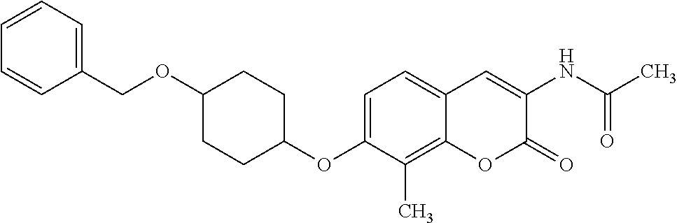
C1=C(OC2CCC(OCC3=CC=CC=C3)CC2)C(C)=C2C(=C1)C=C(NC(C)=O)C(=O)O2
